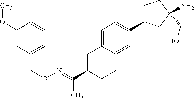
C1(C(=NOCC2=CC=CC(OC)=C2)C)CCC2=CC(C3CCC(N)(CO)C3)=CC=C2C1
